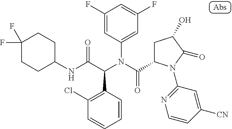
C1(NC(C(N(C(=O)C2CC(O)C(=O)N2C2=NC=CC([CN])=C2)C2=CC(F)=CC(F)=C2)C2=C(Cl)C=CC=C2)=O)CCC(F)(F)CC1
